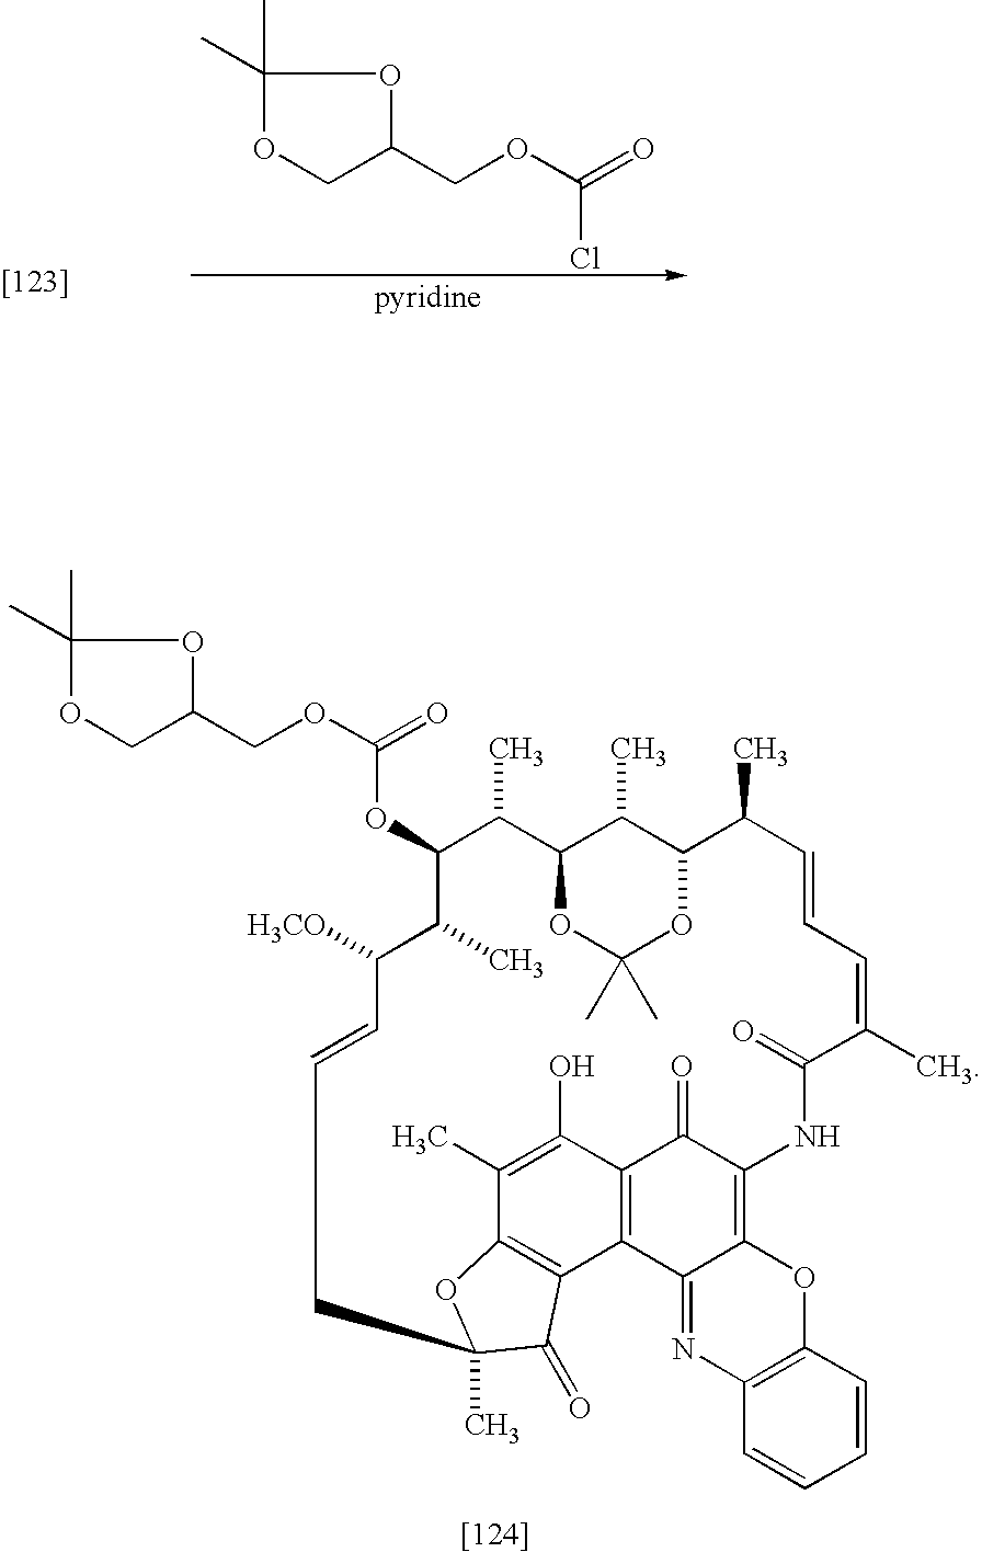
[[123]].C1(C)(C)OCC(COC(=O)Cl)O1.C1(OC(OCC2COC(C)(C)O2)=O)C(C)C([H3CO])C=CCC2(C)OC3=C(C4=C(C(=O)C(=C5C4=NC4=C(O5)C=CC=C4)NC(=O)C(C)=CC=CC(C)C4OC(C)(C)OC(C1C)C4C)C(O)=C3C)C2=O
